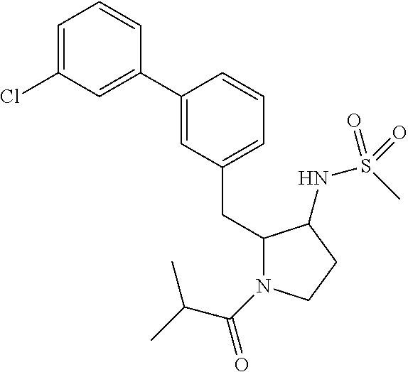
C1(C2=CC(Cl)=CC=C2)=CC(CC2N(C(C(C)C)=O)CCC2NS(C)(=O)=O)=CC=C1
